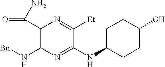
[Bn]NC1=C(C(N)=O)N=C([Et])C(NC2CCC(O)CC2)=N1
